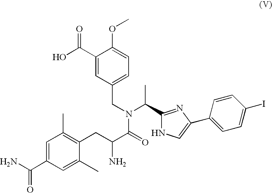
C1(C(O)=O)=CC(CN(C(=O)C(CC2=C(C)C=C(C(N)=O)C=C2C)N)C(C2=NC(C3=CC=C(I)C=C3)=CN2)C)=CC=C1OC
